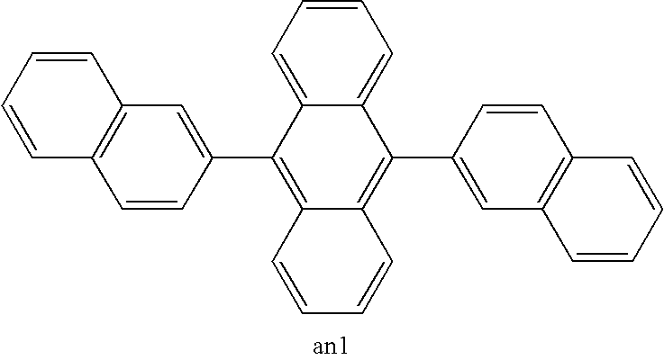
C12=C(C=CC(C3=C4C(=C(C5=CC6=C(C=C5)C=CC=C6)C5=CC=CC=C53)C=CC=C4)=C1)C=CC=C2
